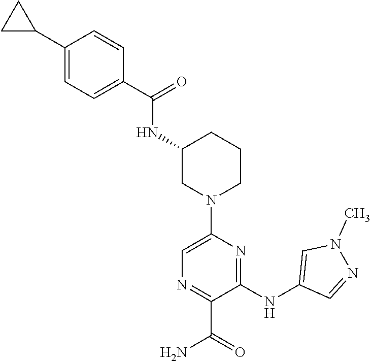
C1=CC(C(=O)NC2CN(C3=CN=C(C(=O)N)C(NC4=CN(C)N=C4)=N3)CCC2)=CC=C1C1CC1
